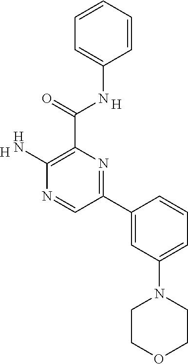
C1=CC=CC=C1NC(C1=C(N)N=CC(C2=CC(N3CCOCC3)=CC=C2)=N1)=O.[H].[H]
